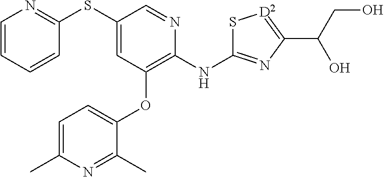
C1=CC=CC(SC2=CC(OC3=CC=C(C)N=C3C)=C(NC3=NC(C(CO)O)=[D2]S3)N=C2)=N1
